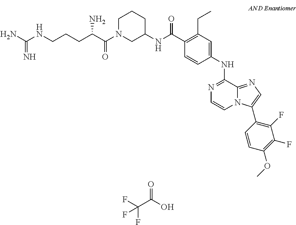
O=C(C(F)(F)F)O.N1=C(NC2=CC(CC)=C(C(NC3CCCN(C(C(CCCNC(N)=N)N)=O)C3)=O)C=C2)C2=NC=C(C3=C(F)C(F)=C(OC)C=C3)N2C=C1
